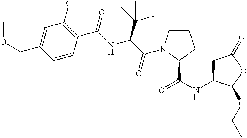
C1=C(COC)C=CC(C(=O)NC(C(C)(C)C)C(=O)N2CCCC2C(NC2CC(=O)OC2OCC)=O)=C1Cl
